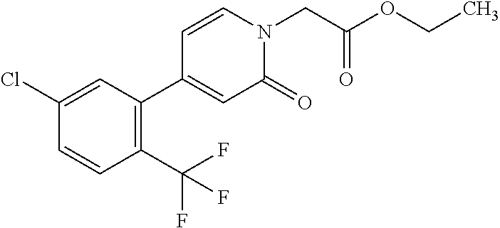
C(N1C=CC(C2=C(C(F)(F)F)C=CC(Cl)=C2)=CC1=O)C(OCC)=O
